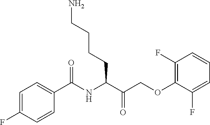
C1=C(F)C=CC(C(NC(C(COC2=C(F)C=CC=C2F)=O)CCCCN)=O)=C1
